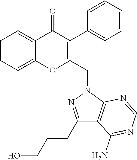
C1=CC=C2C(=C1)OC(CN1C3=C(C(CCCO)=N1)C(N)=NC=N3)=C(C1=CC=CC=C1)C2=O
